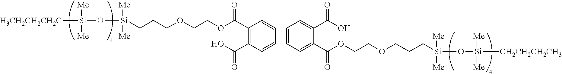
O(CCOC(C1=C(C(=O)O)C=CC(C2=CC=C(C(=O)OCCOCCC[Si](O[Si]([CH2CH2CH2CH3])([Me])[Me])([Me])[Me])C(C(O)=O)=C2)=C1)=O)CCC[Si](O[Si]([H3CH2CH2CH2C])([Me])[Me])([Me])[Me]
